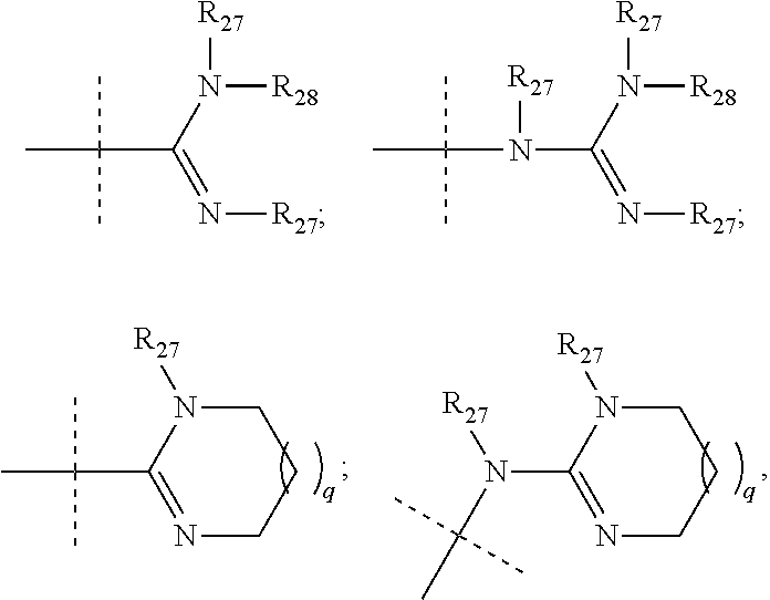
CC(C(=N[R27])N([R28])[R27])(C)C.CC(C)(C)N(C(=N[R27])N([R28])[R27])[R27].CC(C)(C)C1=NCCCN1[R27].N(C1=NCCCN1[R27])(C(C)(C)C)[R27]
